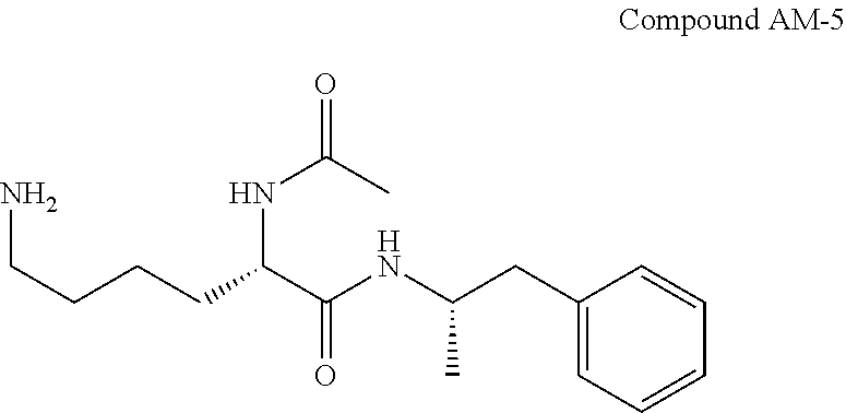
C1=CC=CC(CC(NC(C(CCCCN)NC(C)=O)=O)C)=C1
